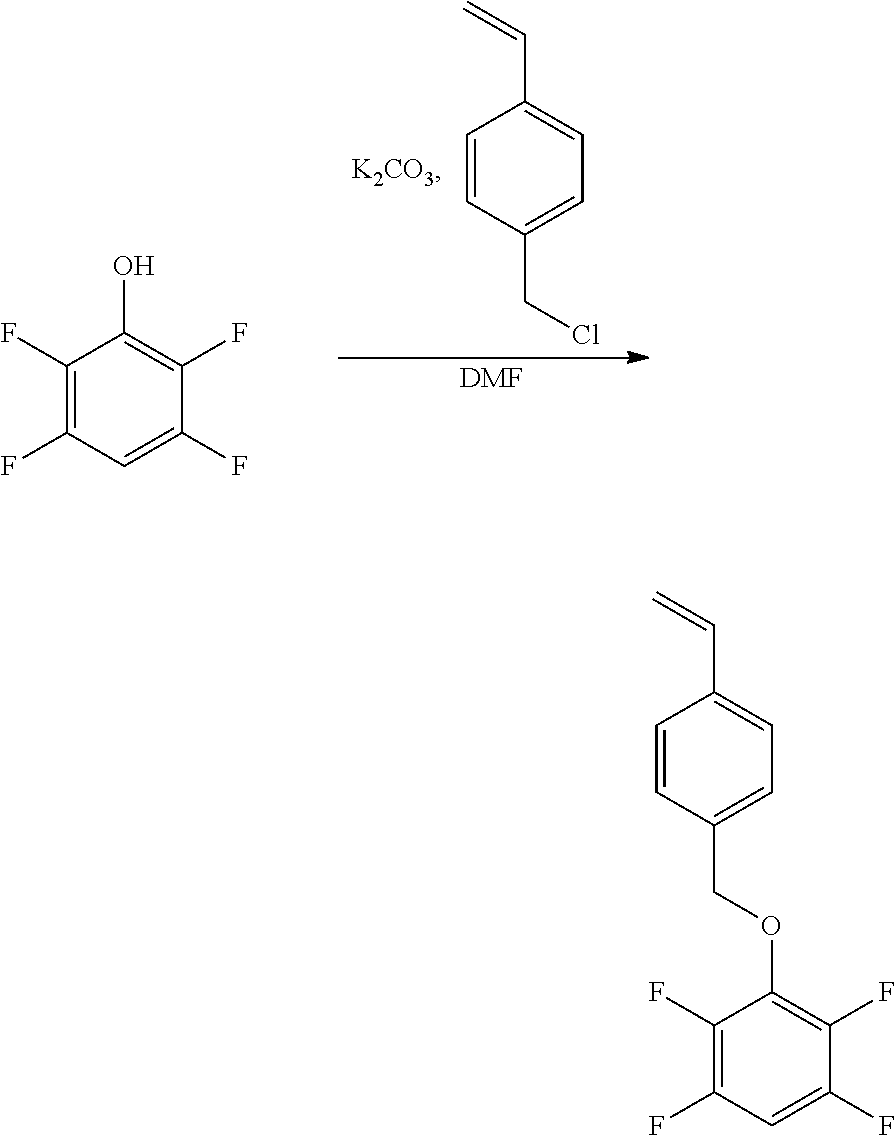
C1(F)=C(F)C=C(F)C(F)=C1O.C1=CC(CCl)=CC=C1C=C.[DMF].C1=CC(COC2=C(F)C(F)=CC(F)=C2F)=CC=C1C=C
